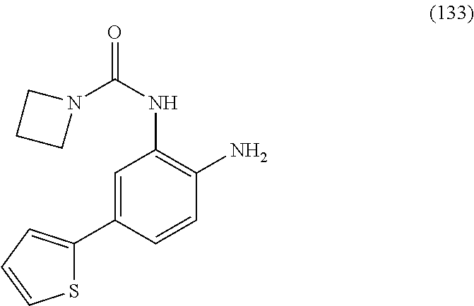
S1C(C2=CC(NC(=O)N3CCC3)=C(N)C=C2)=CC=C1
